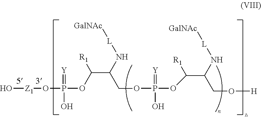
O[Z1]OP(=[Y])(O)OC([R1])C(COP(=[Y])(O)OC([R1])C(N[L][GalNAc])CO[H])N[L][GalNAc]
